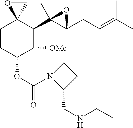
O(C1C([OMe])C(C2(C)C(CC=C(C)C)O2)C2(CC1)CO2)C(=O)N1C(CNCC)CC1
